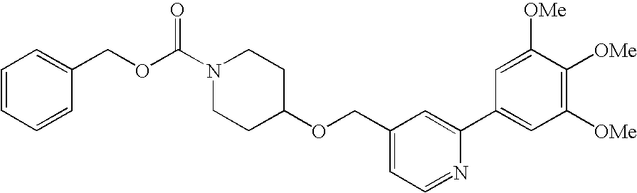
C1N(C(OCC2=CC=CC=C2)=O)CCC(OCC2=CC=NC(C3=CC([OMe])=C([OMe])C([OMe])=C3)=C2)C1
